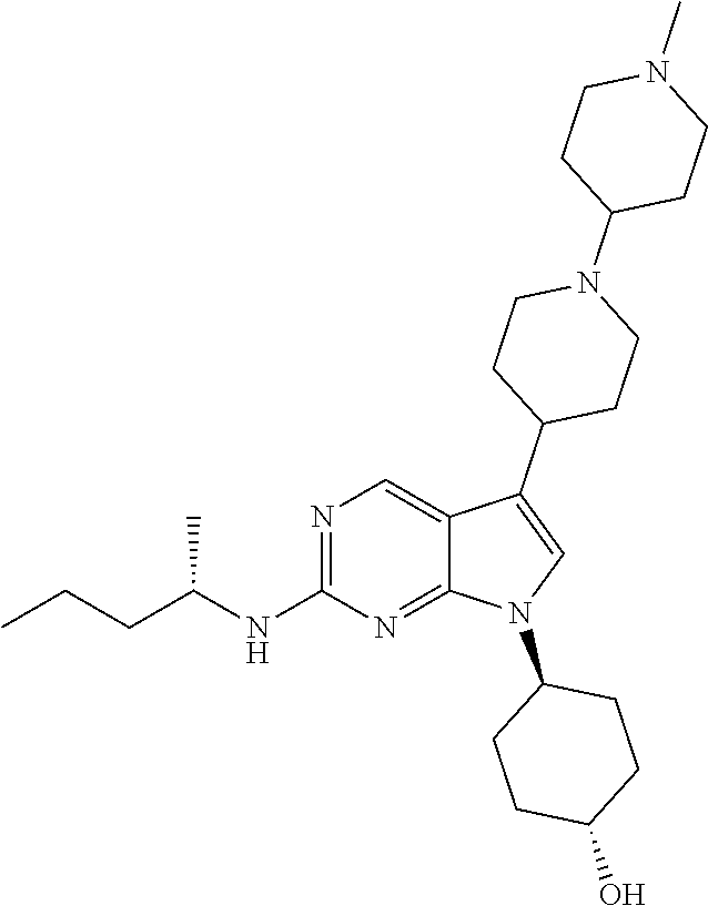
N1=C(NC(CCC)C)N=C2C(=C1)C(C1CCN(C3CCN(C)CC3)CC1)=CN2C1CCC(O)CC1
